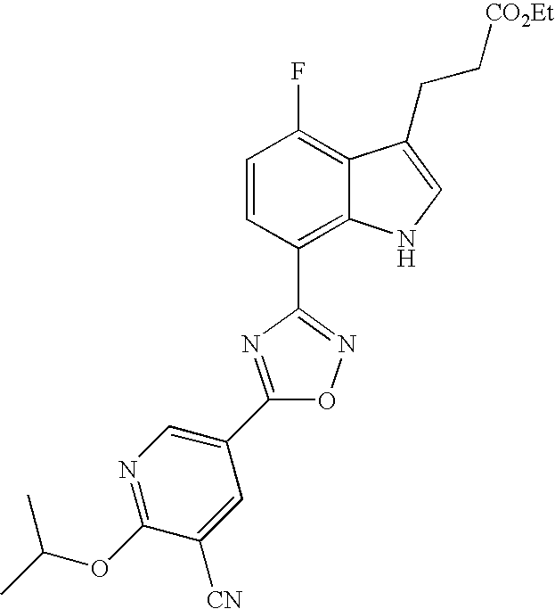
C1=CC(C2=NOC(C3=CN=C(OC(C)C)C([CN])=C3)=N2)=C2C(=C1F)C(CC[CO2Et])=CN2
